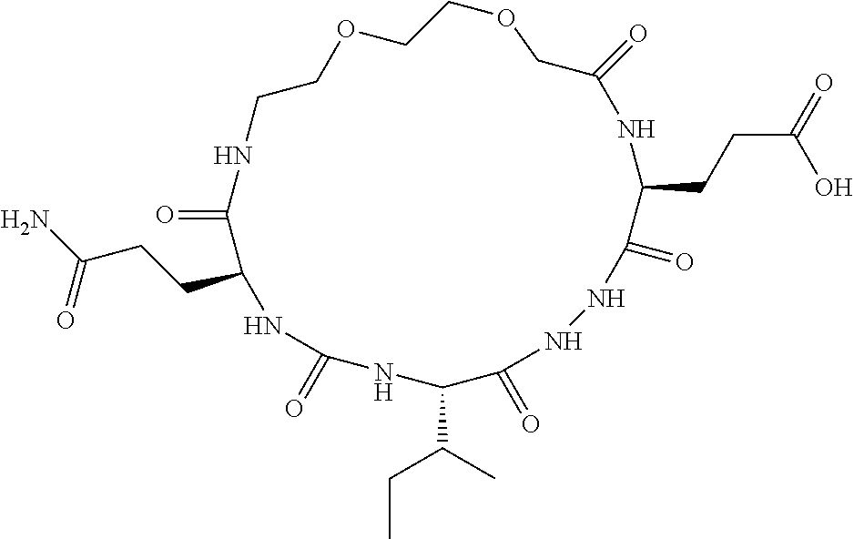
O=C1C(CCC(N)=O)NC(=O)NC(C(CC)C)C(=O)NNC(=O)C(CCC(O)=O)NC(=O)COCCOCCN1
